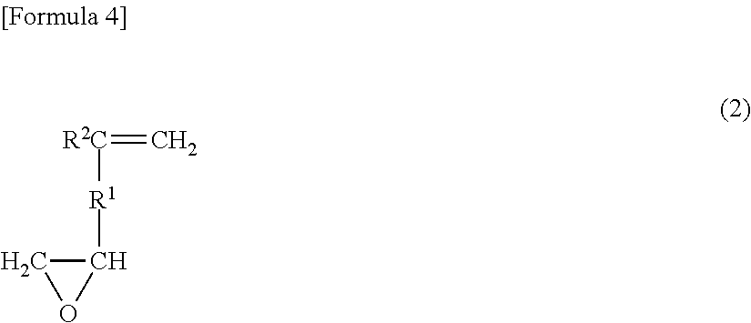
[R2C](=C)[R1]C1CO1
